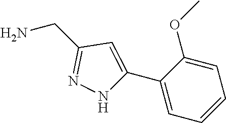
NCC1=NNC(C2=CC=CC=C2OC)=C1
